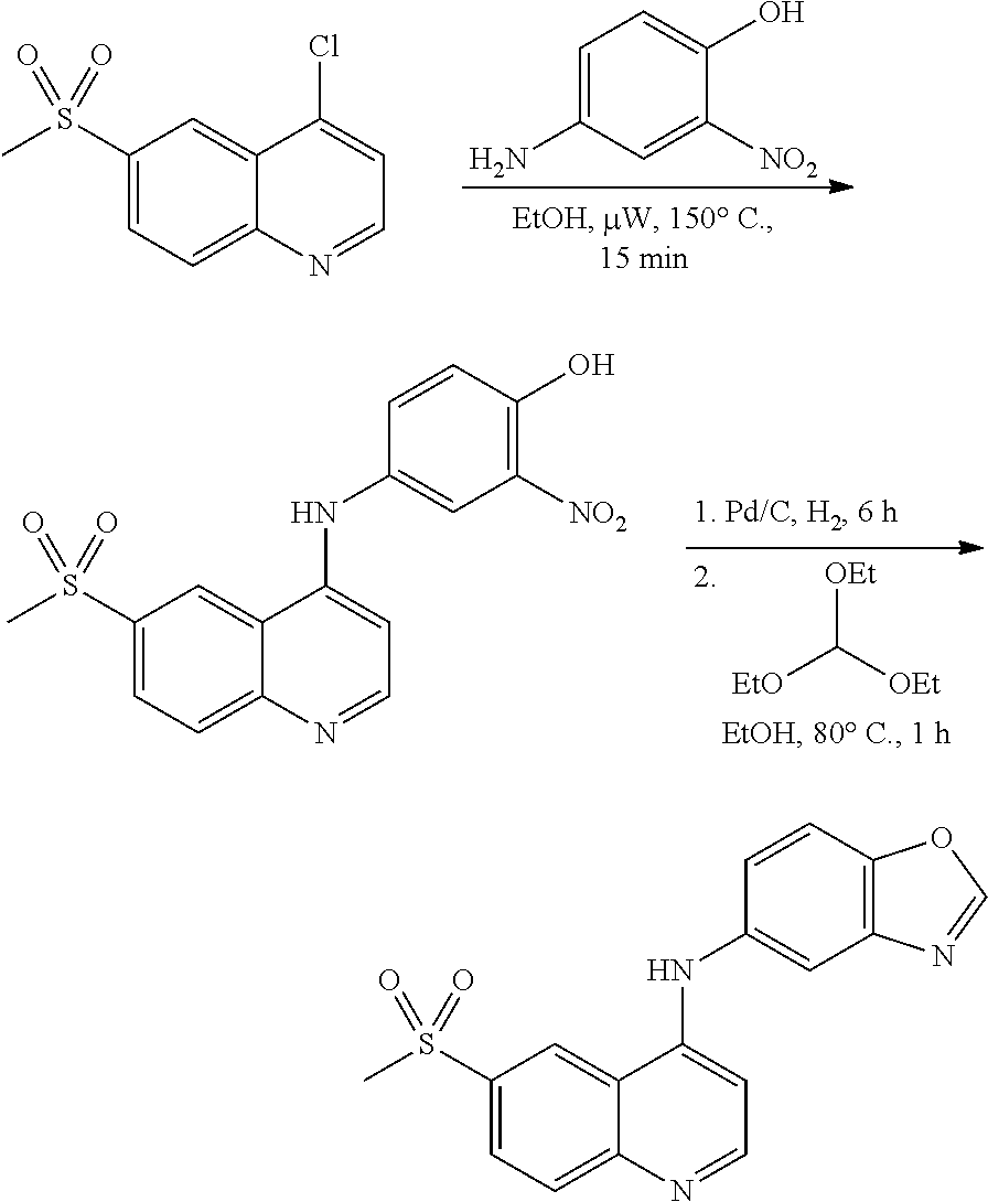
C1=C(N)C=C([NO2])C(O)=C1.C1(S(C)(=O)=O)=CC=C2C(=C1)C(Cl)=CC=N2.[OEt]C([OEt])[EtO].C1(S(C)(=O)=O)=CC=C2C(=C1)C(NC1=CC([NO2])=C(O)C=C1)=CC=N2.C1(S(C)(=O)=O)=CC=C2C(=C1)C(NC1=CC3=C(C=C1)OC=N3)=CC=N2
